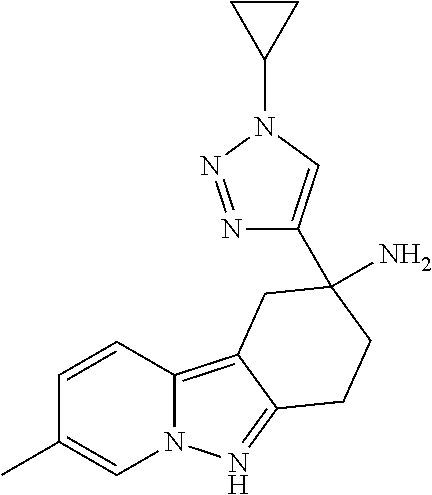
N1=NN(C2CC2)C=C1C1(N)CCC2=NN3C=C(C)C=CC3=C2C1
